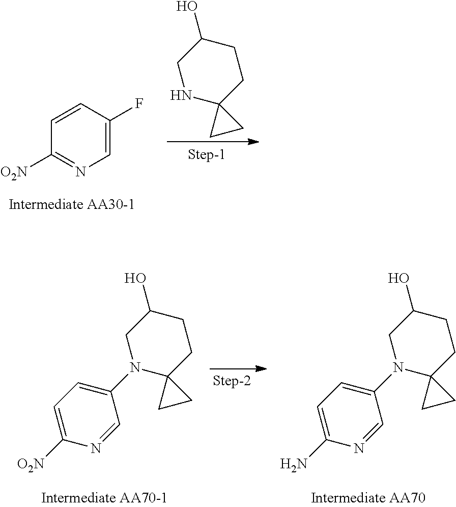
C1(F)=CN=C([O2N])C=C1.N1C2(CCC(O)C1)CC2.C1=C([O2N])N=CC(N2C3(CCC(O)C2)CC3)=C1.C1=C(N)N=CC(N2C3(CCC(O)C2)CC3)=C1
